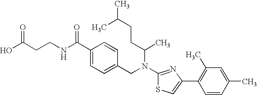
N(C1=NC(C2=C(C)C=C(C)C=C2)=CS1)(CC1=CC=C(C(NCCC(O)=O)=O)C=C1)C(CCC(C)C)C
